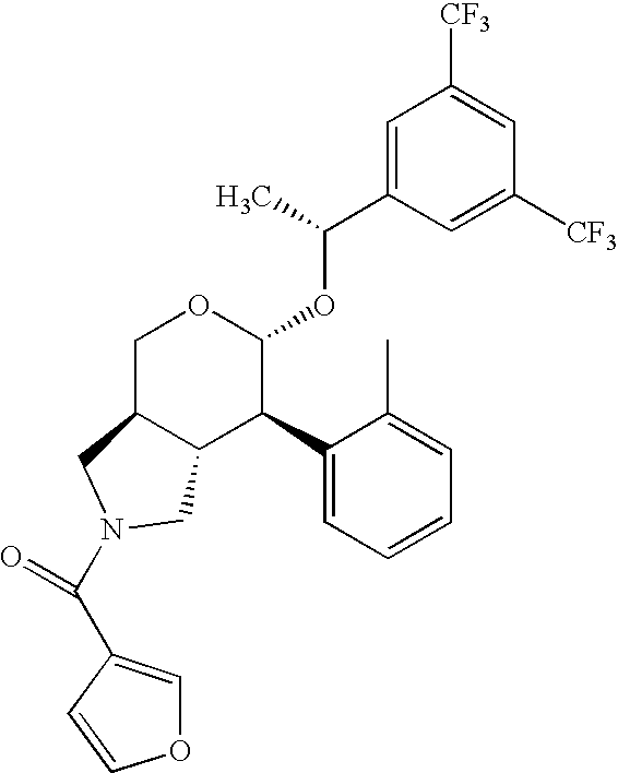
C1=C(C(C)OC2OCC3C(C2C2=CC=CC=C2C)CN(C(C2=COC=C2)=O)C3)C=C([CF3])C=C1[CF3]
